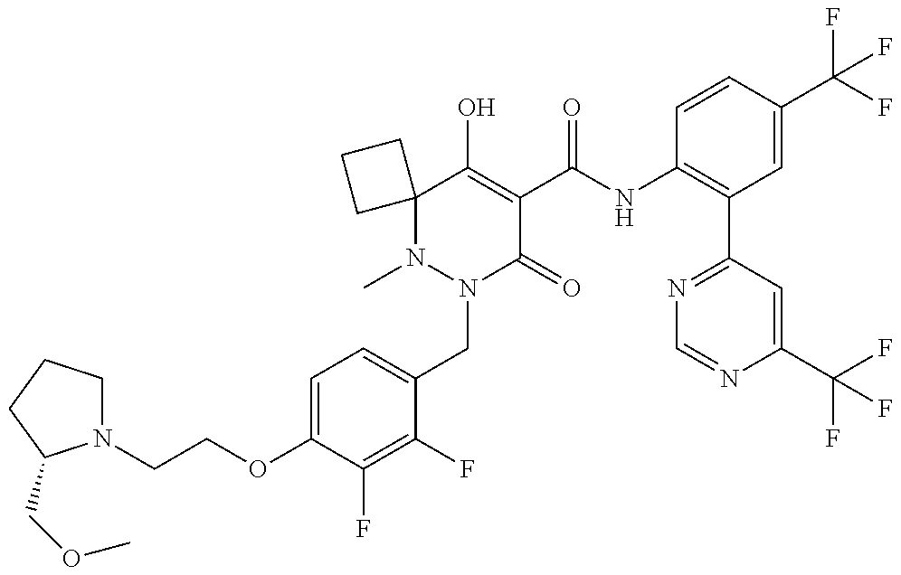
C1(OCCN2CCCC2COC)=CC=C(CN2C(=O)C(C(=O)NC3=C(C4=NC=NC(C(F)(F)F)=C4)C=C(C(F)(F)F)C=C3)=C(O)C3(N2C)CCC3)C(F)=C1F
